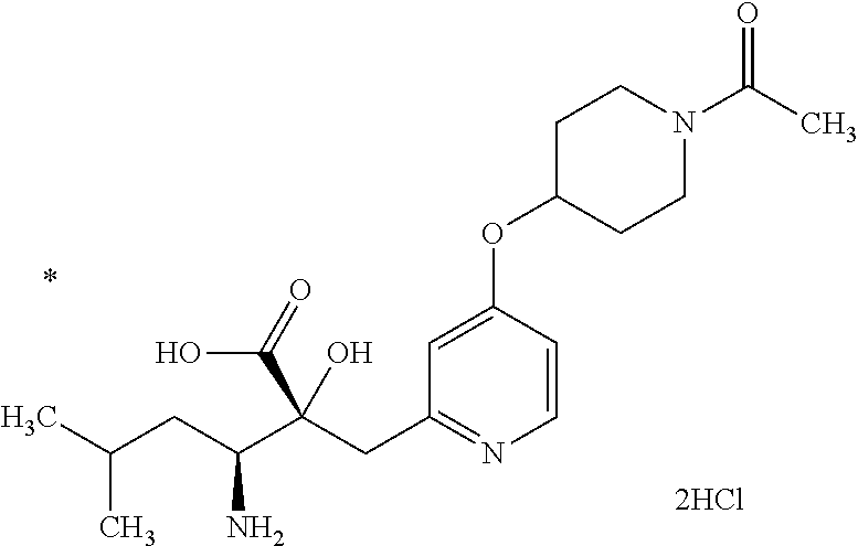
C1=CC(OC2CCN(C(C)=O)CC2)=CC(CC(C(CC(C)C)N)(C(=O)O)O)=N1
